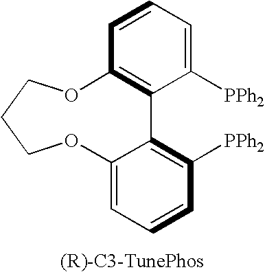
C1=CC=C([PPh2])C2=C1OCCCOC1=CC=CC([PPh2])=C21
